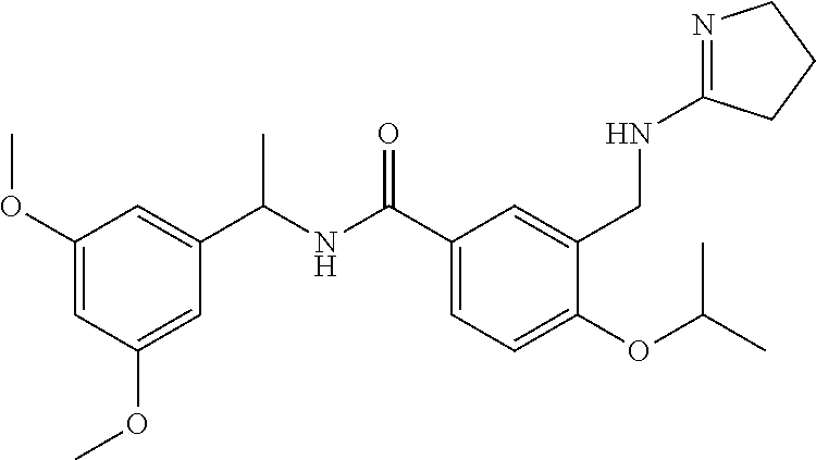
C1(C(NC(C2=CC(OC)=CC(OC)=C2)C)=O)=CC=C(OC(C)C)C(CNC2=NCCC2)=C1
